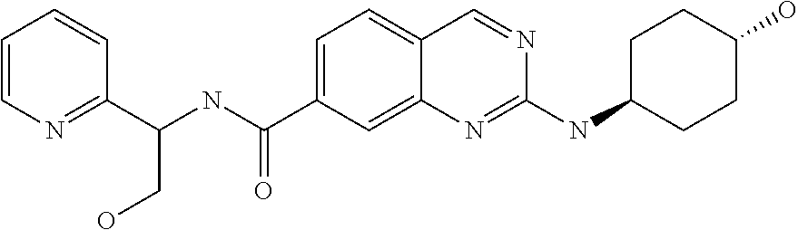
C1=CN=C(C(NC(C2=CC=C3C(=C2)N=C(NC2CCC(O)CC2)N=C3)=O)CO)C=C1
